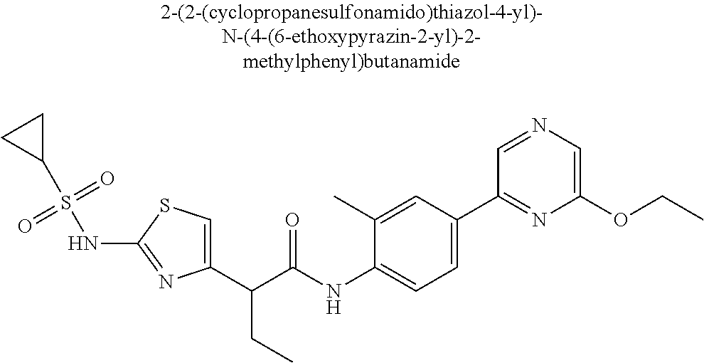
C1(C(C(NC2=CC=C(C3=NC(OCC)=CN=C3)C=C2C)=O)CC)=CSC(NS(C2CC2)(=O)=O)=N1
